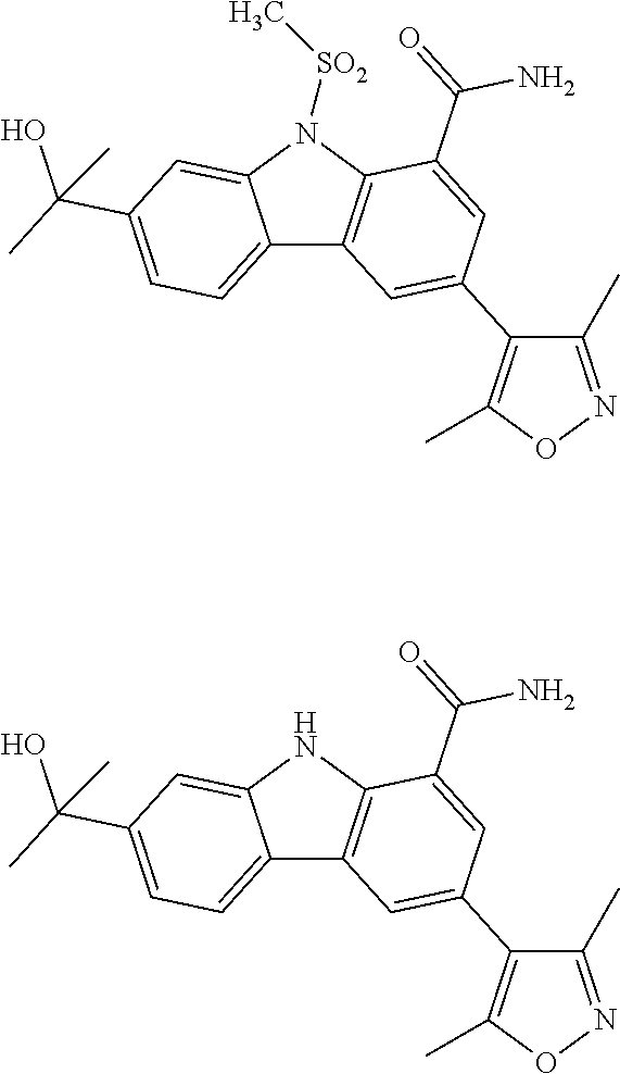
C12=CC=C(C(C)(O)C)C=C1N([SO2]C)C1=C2C=C(C2=C(C)ON=C2C)C=C1C(=O)N.C12=CC=C(C(C)(O)C)C=C1NC1=C2C=C(C2=C(C)ON=C2C)C=C1C(=O)N
